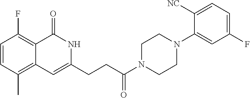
C1=CC(C)=C2C(=C1F)C(=O)NC(CCC(N1CCN(C3=CC(F)=CC=C3[NC])CC1)=O)=C2
